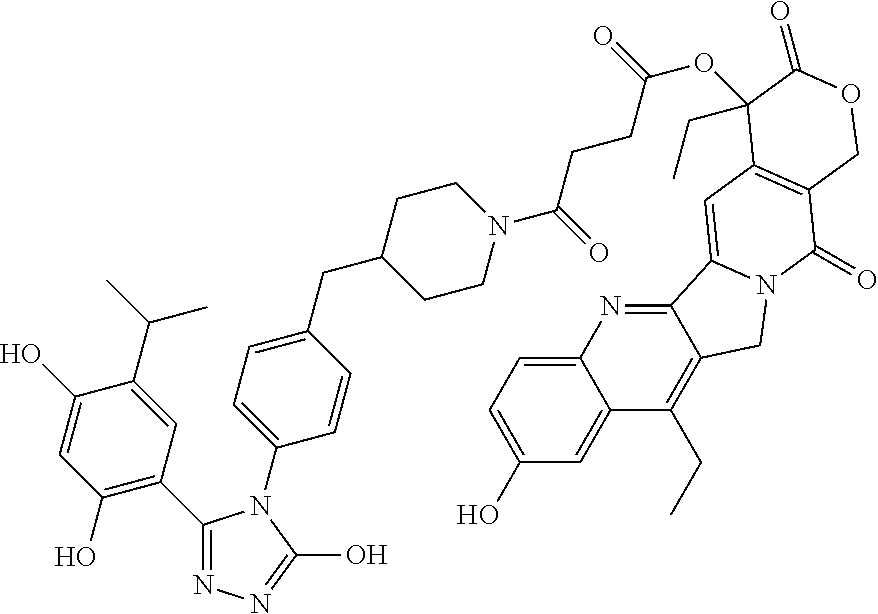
C1(O)=CC(O)=C(C2=NN=C(O)N2C2=CC=C(CC3CCN(C(CCC(OC4(CC)C5=C(C(=O)N6CC7=C(CC)C8=CC(O)=CC=C8N=C7C6=C5)COC4=O)=O)=O)CC3)C=C2)C=C1C(C)C
